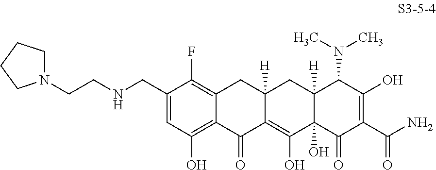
C1(CNCCN2CCCC2)=CC(O)=C2C(=C1F)CC1([H])C(=C(O)C3(O)C([H])(C1)C(N(C)C)C(O)=C(C(N)=O)C3=O)C2=O
